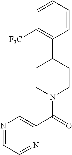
C1CN(C(C2=CN=CC=N2)=O)CCC1C1=C([F3C])C=CC=C1
